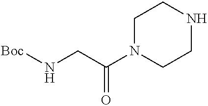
O=C(CN[Boc])N1CCNCC1
